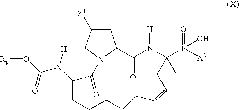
O=P(O)([A3])C12N([H])C(=O)C3CC([Z1])CN3C(=O)C(N([H])C(O[Rp])=O)CCCCCC=CC1C2
